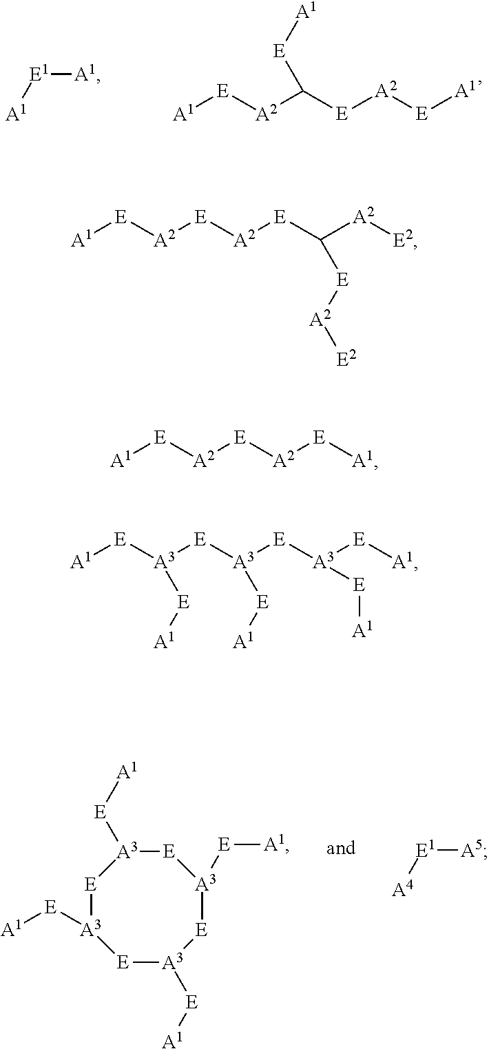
[E1]([A1])[A1].[A1][E][A2]C([E][A2][E][A1])[E][A1].[E]1[A3]([E][A1])[E][A3]([E][A1])[E][A3]([E][A1])[E][A3]1[E][A1].[E1]([A5])[A4].[A1][E][A2][E][A2][E]C([A2][E2])[E][A2][E2].[A1][E][A2][E][A2][E][A1].[A1][E][A3]([E][A3]([E][A3]([E][A1])[E][A1])[E][A1])[E][A1]
